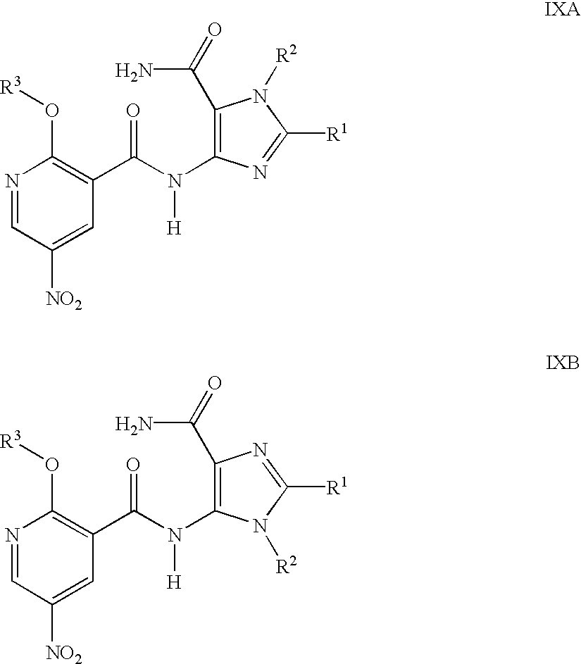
N1=CC([NO2])=CC(C(N(C2=C(C(N)=O)N([R2])C([R1])=N2)[H])=O)=C1O[R3].N1=CC([NO2])=CC(C(N(C2=C(C(N)=O)N=C([R1])N2[R2])[H])=O)=C1O[R3]
